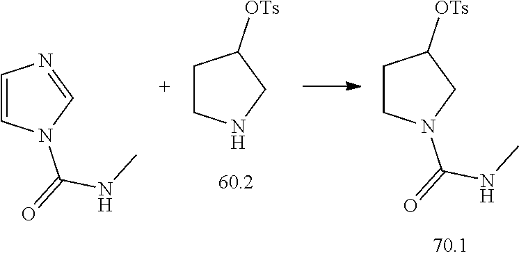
C1CN(C(NC)=O)CC1[OTs].C1=CN(C(NC)=O)C=N1.C1CNCC1[OTs]
